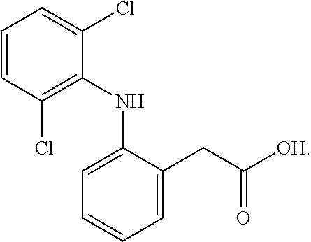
C1=CC(Cl)=C(NC2=CC=CC=C2CC([OH])=O)C(Cl)=C1
